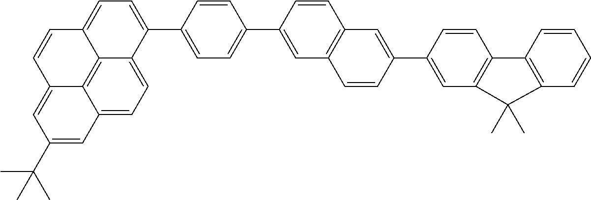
C1(C2=CC3=C(C=C(C4=CC=C(C5=CC=C6C7=C8C(=CC=C57)C=C(C(C)(C)C)C=C8C=C6)C=C4)C=C3)C=C2)=CC2=C(C=C1)C1=C(C=CC=C1)C2(C)C
